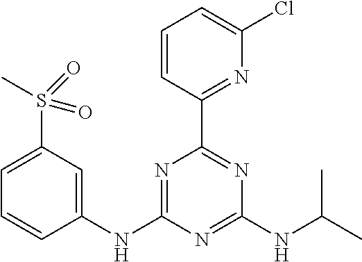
C1(S(C)(=O)=O)=CC=CC(NC2=NC(C3=NC(Cl)=CC=C3)=NC(NC(C)C)=N2)=C1
